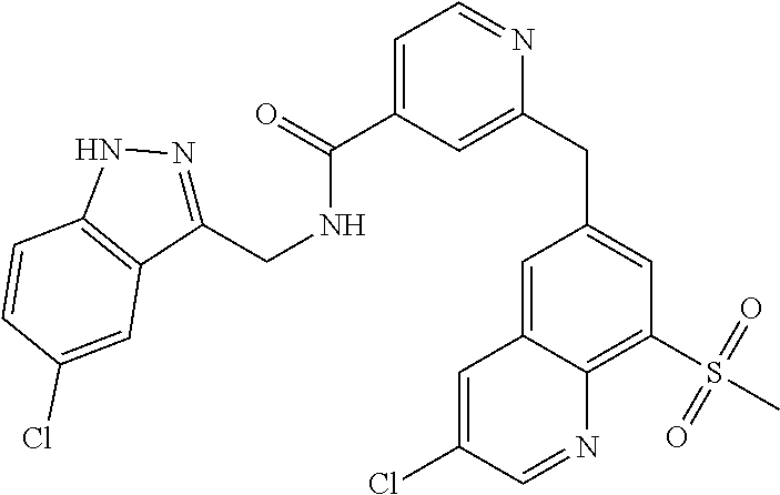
C1=C(C(=O)NCC2=NNC3=C2C=C(Cl)C=C3)C=C(CC2=CC(S(C)(=O)=O)=C3C(=C2)C=C(Cl)C=N3)N=C1
